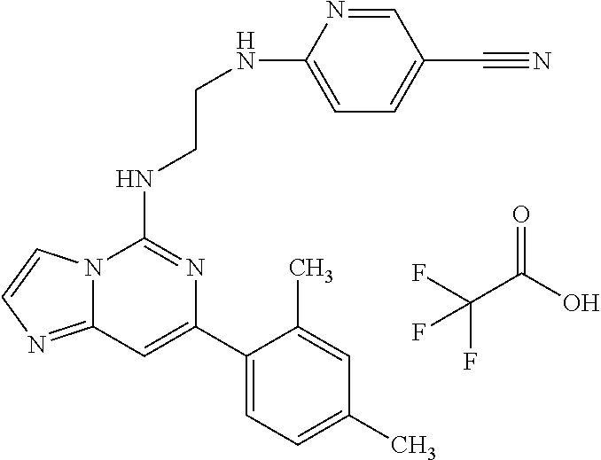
C12=NC=CN1C(NCCNC1=CC=C(C#N)C=N1)=NC(C1=CC=C(C)C=C1C)=C2.C(C(=O)O)(F)(F)F
